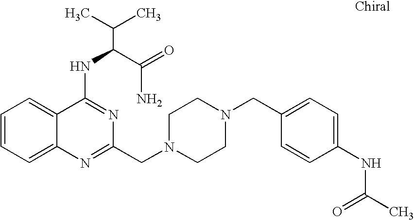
C1=CC=C2C(=C1)C(NC(C(N)=O)C(C)C)=NC(CN1CCN(CC3=CC=C(NC(C)=O)C=C3)CC1)=N2
